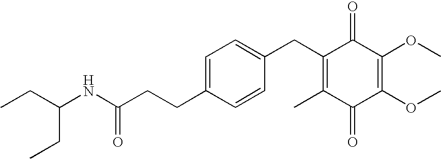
C1(=O)C(C)=C(CC2=CC=C(CCC(=O)NC(CC)CC)C=C2)C(=O)C(OC)=C1OC
